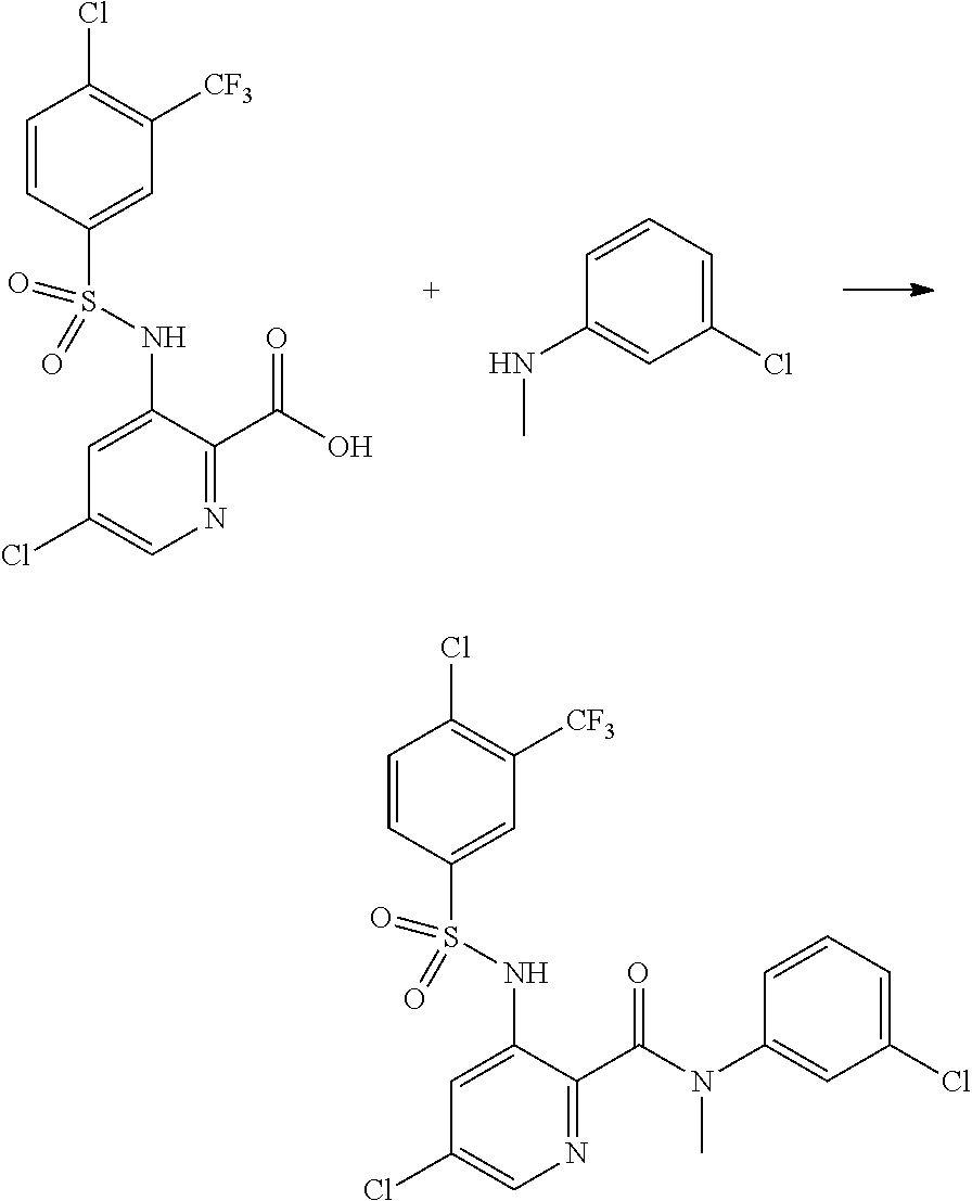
N1=C(C(O)=O)C(NS(C2=CC([CF3])=C(Cl)C=C2)(=O)=O)=CC(Cl)=C1.N(C)C1=CC(Cl)=CC=C1.N1=C(C(N(C)C2=CC(Cl)=CC=C2)=O)C(NS(C2=CC([CF3])=C(Cl)C=C2)(=O)=O)=CC(Cl)=C1
